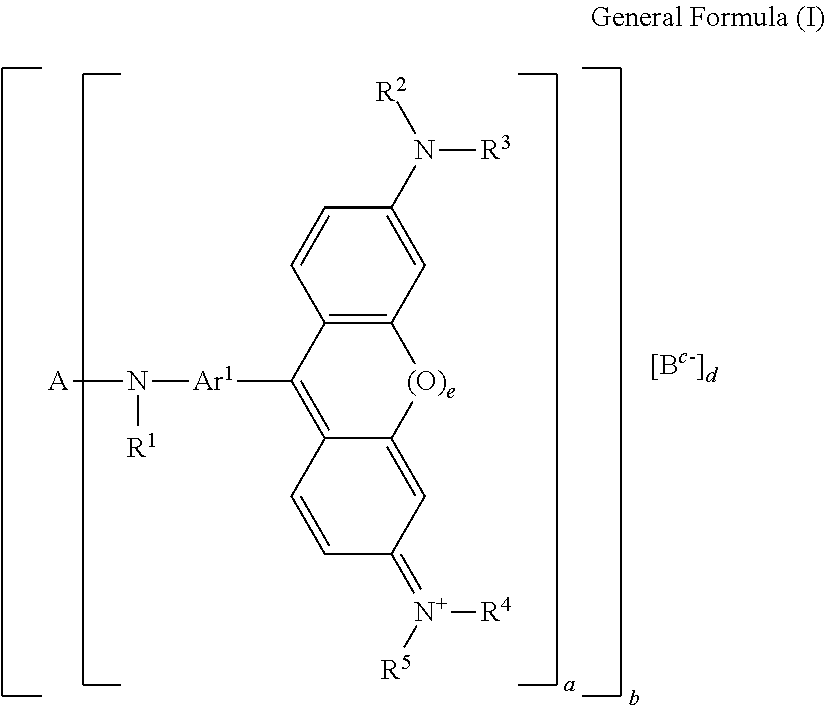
C12=C(C=C(N([R2])[R3])C=C1)[(O)e]C1=CC(=[N+]([R5])[R4])C=CC1=C2[Ar1]N([A])[R1]
